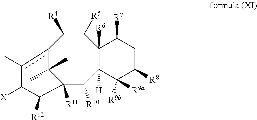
C1([R5])C([R4])c2c(C)C([X])C([R12])C([R11])(C2(C)C)C([R10])C2([H])C1([R6])C([R7])CC([R8])C2([R9a])[R9b]
